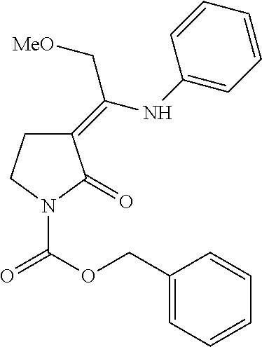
C1(=C(NC2=CC=CC=C2)C[MeO])CCN(C(OCC2=CC=CC=C2)=O)C1=O
